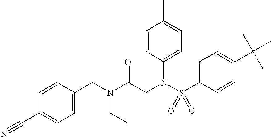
C1=C(CN(CC)C(CN(S(C2=CC=C(C(C)(C)C)C=C2)(=O)=O)C2=CC=C(C)C=C2)=O)C=CC(C#N)=C1
